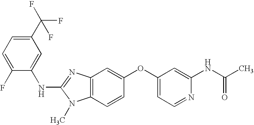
C1(C(F)(F)F)=CC=C(F)C(NC2=NC3=C(N2C)C=CC(OC2=CC=NC(NC(C)=O)=C2)=C3)=C1
